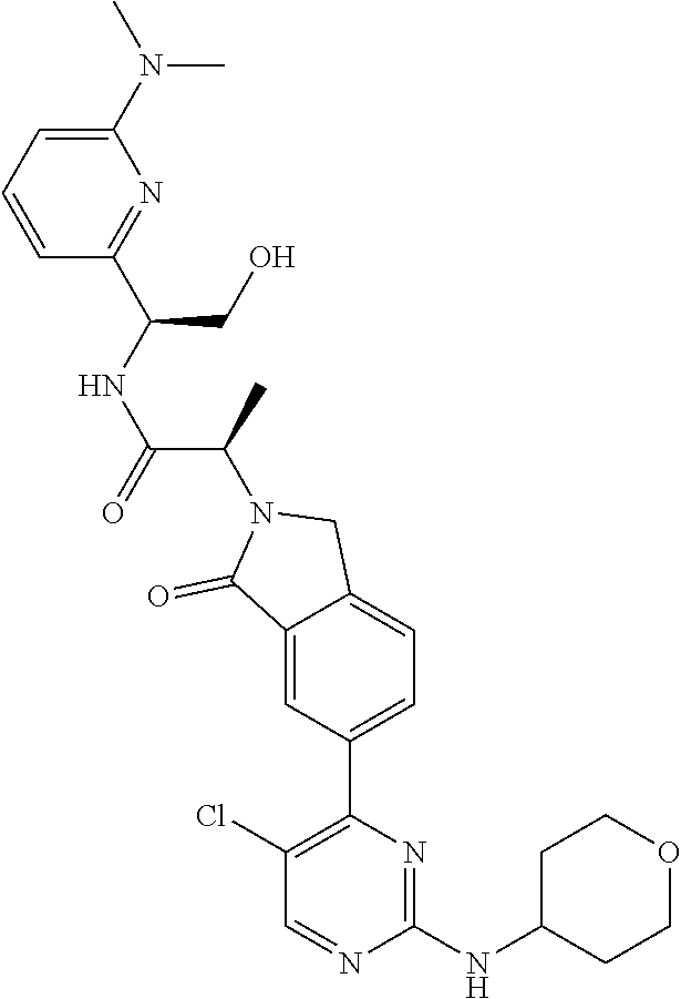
C1=CC=C(N(C)C)N=C1C(CO)NC(C(C)N1C(=O)C2=CC(C3=C(Cl)C=NC(NC4CCOCC4)=N3)=CC=C2C1)=O
